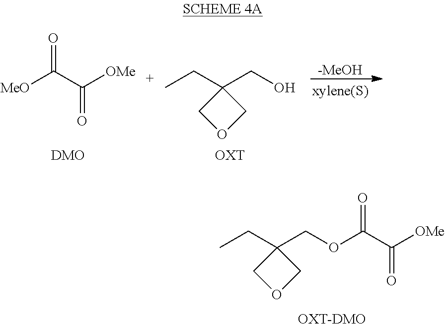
[MeO]C(C([OMe])=O)=O.CCC1(CO)COC1.[OXT].[DMO].[-MeOH].C(C([OMe])=O)(=O)OCC1(CC)COC1
